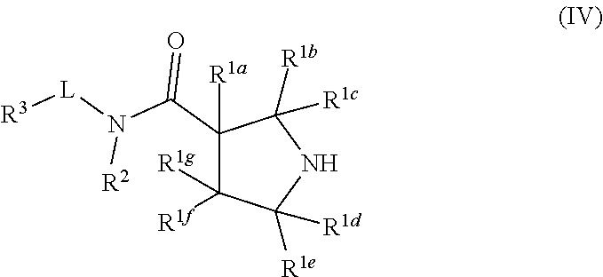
[R3][L]N(C(=O)C1([R1a])C([R1f])([R1g])C([R1e])([R1d])NC1([R1b])[R1c])[R2]
